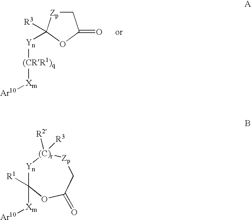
C1[Zp]C([R3])([Yn][(CRR1)q][Xm][Ar10])OC1=O.[Xm]([Ar10])C1([R1])[Yn][(C)r]([R2])([R3])[Zp]CC(=O)O1
